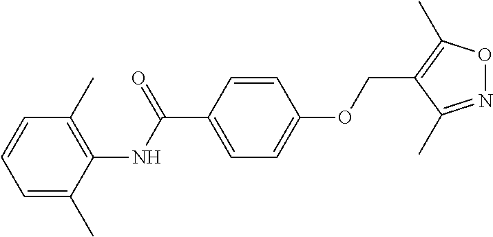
C1=C(C)C(NC(C2=CC=C(OCC3=C(C)ON=C3C)C=C2)=O)=C(C)C=C1
